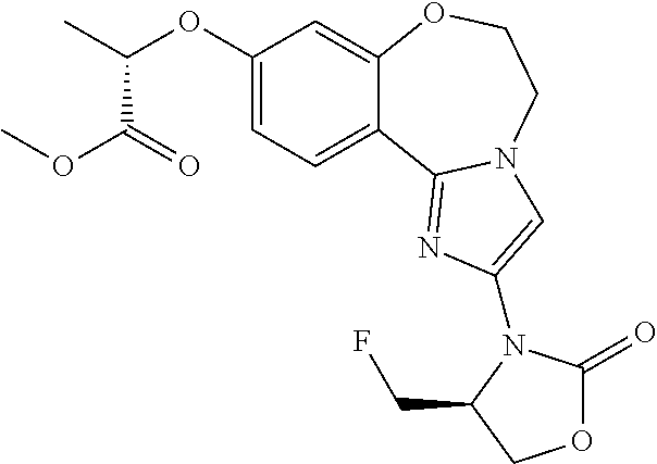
C1(OC(C)C(=O)OC)=CC=C2C(=C1)OCCN1C2=NC(N2C(=O)OCC2CF)=C1
